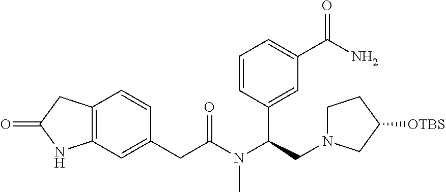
C1(CC(N(C(CN2CCC([OTBS])C2)C2=CC(C(N)=O)=CC=C2)C)=O)=CC2=C(C=C1)CC(=O)N2
